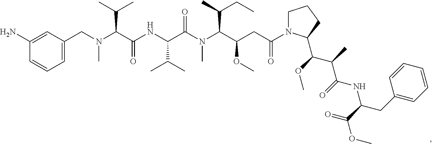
N(C(C(NC(C(N(C(C(CC(N1CCCC1C(C(C(NC(CC1=CC=CC=C1)C(OC)=O)=O)C)OC)=O)OC)C(C)CC)C)=O)C(C)C)=O)C(C)C)(CC1=CC=CC(N)=C1)C
